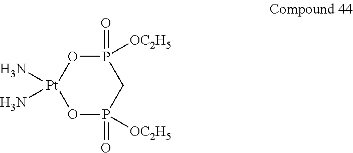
P1(=O)([OC2H5])O[Pt](N)(N)OP(=O)([OC2H5])C1
